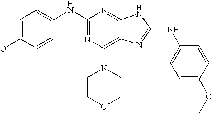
N1=C(NC2=CC=C(OC)C=C2)N=C2C(=C1N1CCOCC1)N=C(NC1=CC=C(OC)C=C1)N2
